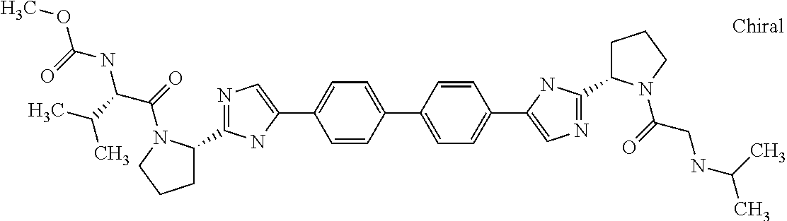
C1=CC(C2=CC=C(C3=CN=C(C4CCCN4C(=O)CNC(C)C)N3)C=C2)=CC=C1C1=CN=C(C2CCCN2C(=O)C(C(C)C)NC(=O)OC)N1
